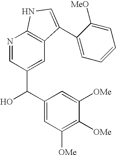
C1=C(C(O)C2=CC3=C(N=C2)NC=C3C2=CC=CC=C2[MeO])C=C([OMe])C([OMe])=C1[OMe]
